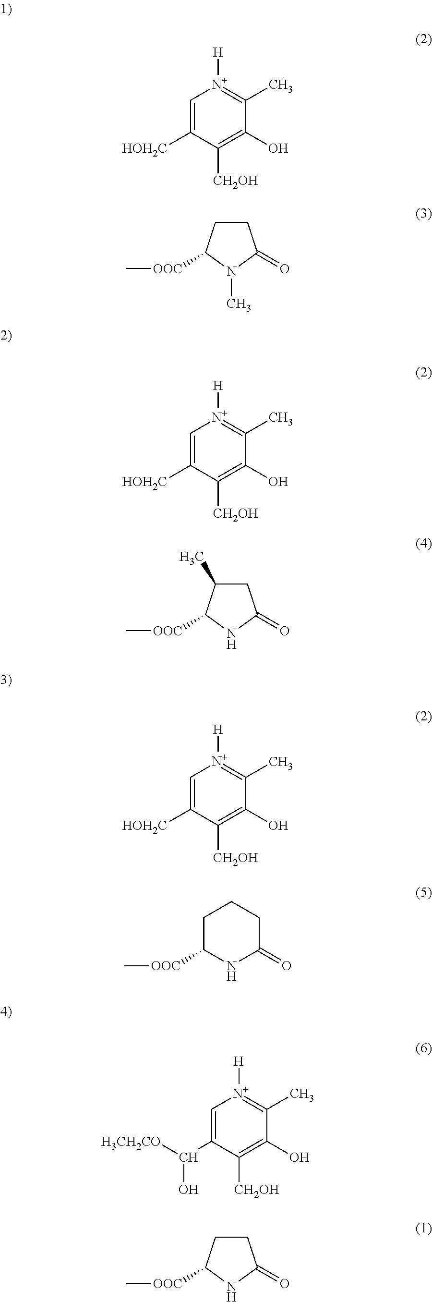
C1=C([HOH2C])C([CH2OH])=C(O)C(C)=[N+]1[H].C1CC([OOC]C)N(C)C1=O.C1=C([HOH2C])C([CH2OH])=C(O)C(C)=[N+]1[H].C1C(C)C([OOC]C)NC1=O.C1=C([HOH2C])C([CH2OH])=C(O)C(C)=[N+]1[H].C1([OOC]C)NC(=O)CCC1.C1=C(C(O)[H3CH2CO])C([CH2OH])=C(O)C(C)=[N+]1[H].C1CC([OOC]C)NC1=O
